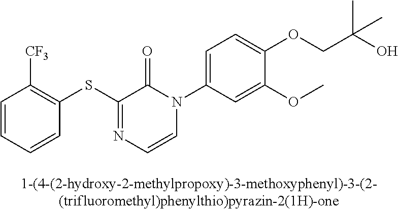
C1(SC2=NC=CN(C3=CC=C(OCC(O)(C)C)C(OC)=C3)C2=O)=C([CF3])C=CC=C1
